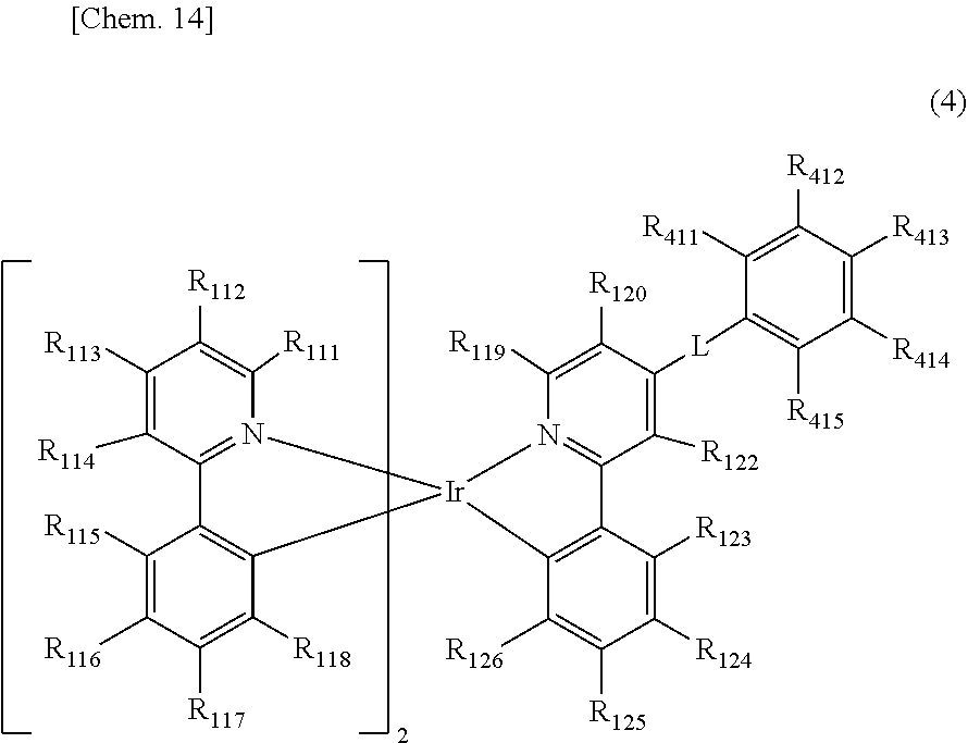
C1([R124])=C([R123])C2=C(C([R126])=C1[R125])[Ir]1(N3=C2C([R122])=C([L]C2=C([R415])C([R414])=C([R413])C([R412])=C2[R411])C([R120])=C3[R119])C2=C(C([R115])=C([R116])C([R117])=C2[R118])C2=N1C([R111])=C([R112])C([R113])=C2[R114]
